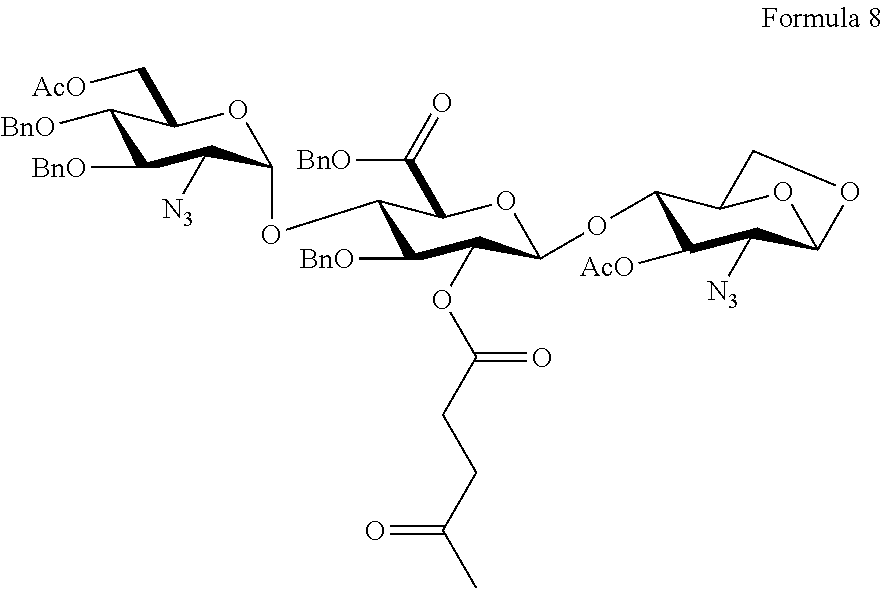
C1([BnO])C([BnO])C([N3])C(OC2C([BnO])C(OC(CCC(C)=O)=O)C(OC3C([AcO])C([N3])C4OC3CO4)OC2C([BnO])=O)OC1C[AcO]
